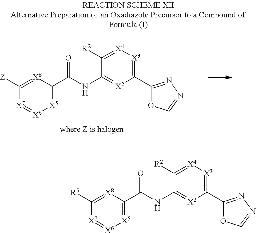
C1([R3])=[X8]C(C(NC2=[X2]C(C3=NN=CO3)=[X3][X4]=C2[R2])=O)=[X5][X6]=[X7]1.C1([Z])=[X8]C(C(NC2=[X2]C(C3=NN=CO3)=[X3][X4]=C2[R2])=O)=[X5][X6]=[X7]1
